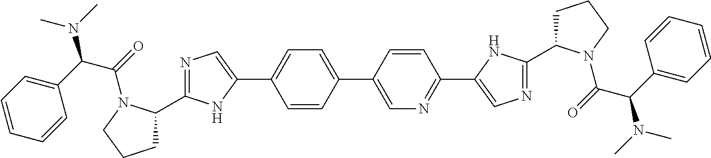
C1=C(C2=CN=C(C3=CN=C(C4CCCN4C(=O)C(C4=CC=CC=C4)N(C)C)N3)C=C2)C=CC(C2=CN=C(C3CCCN3C(=O)C(C3=CC=CC=C3)N(C)C)N2)=C1
